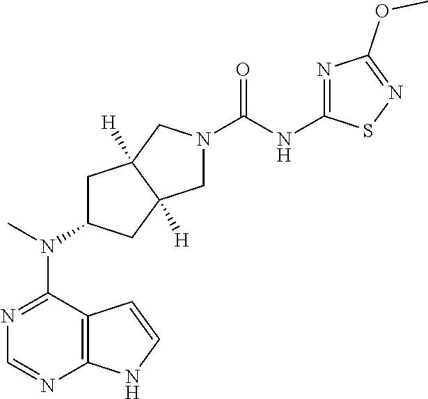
C12=C(N=CN=C1N(C)C1CC3([H])C([H])(C1)CN(C(=O)NC1=NC(OC)=NS1)C3)NC=C2
